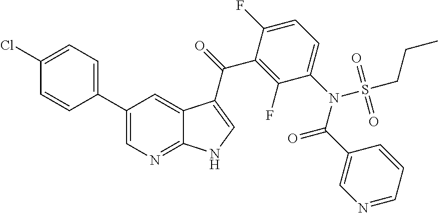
C12=NC=C(C3=CC=C(Cl)C=C3)C=C1C(C(=O)C1=C(F)C(N(S(CCC)(=O)=O)C(C3=CN=CC=C3)=O)=CC=C1F)=CN2
